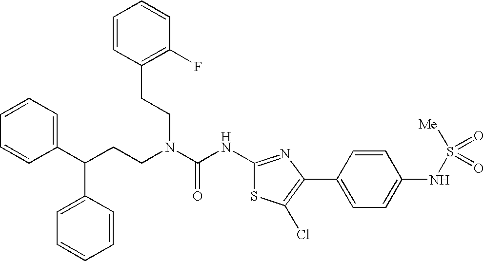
C1(C(CCN(C(NC2=NC(C3=CC=C(NS([Me])(=O)=O)C=C3)=C(Cl)S2)=O)CCC2=C(F)C=CC=C2)C2=CC=CC=C2)=CC=CC=C1
